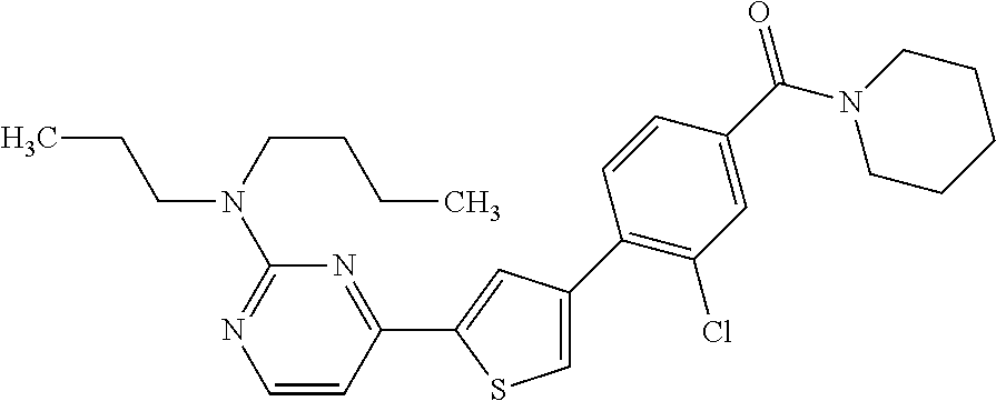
C1(N(CCCC)CCC)=NC=CC(C2=CC(C3=C(Cl)C=C(C(N4CCCCC4)=O)C=C3)=CS2)=N1
